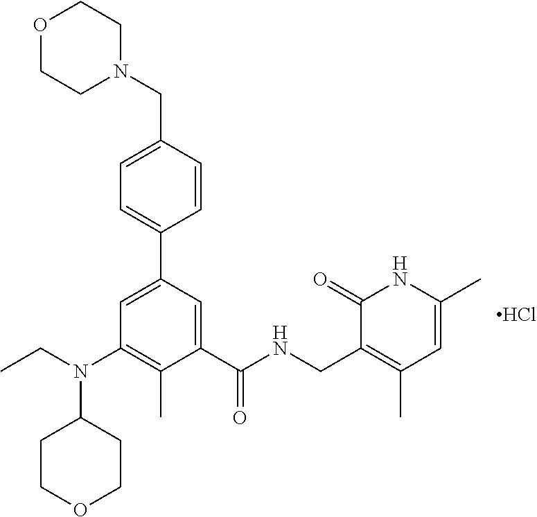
O1CCN(CC2=CC=C(C3=CC(N(CC)C4CCOCC4)=C(C)C(C(NCC4=C(C)C=C(C)NC4=O)=O)=C3)C=C2)CC1.Cl
